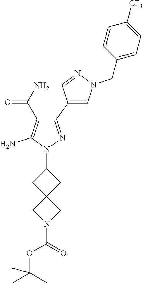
C1(C2=CN(CC3=CC=C([CF3])C=C3)N=C2)=NN(C2CC3(C2)CN(C(=O)OC(C)(C)C)C3)C(N)=C1C(N)=O
